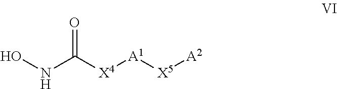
C([X4][A1][X5][A2])(NO)=O
